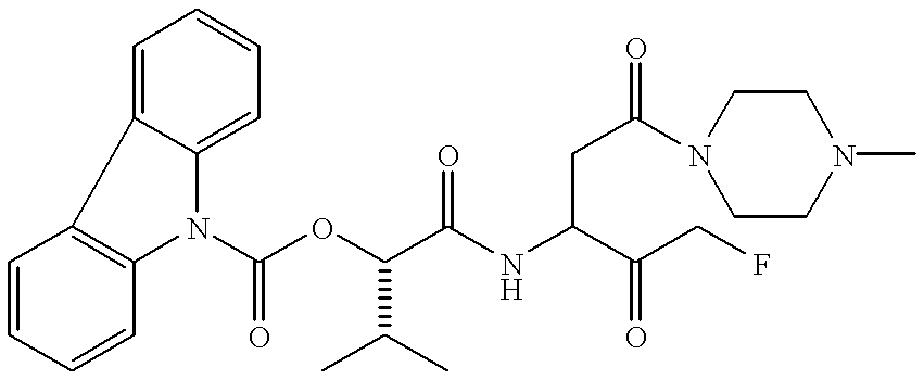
C1=CC=CC2=C1C1=CC=CC=C1N2C(OC(C(NC(C(CF)=O)CC(=O)N1CCN(C)CC1)=O)C(C)C)=O
